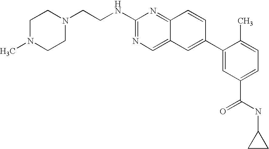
C(NC1=NC=C2C(=N1)C=CC(C1=CC(C(NC3CC3)=O)=CC=C1C)=C2)CN1CCN(C)CC1
